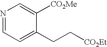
N1=CC=C(CC[CO2Et])C([CO2Me])=C1
